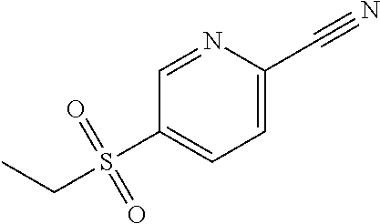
C1=NC(C#N)=CC=C1S(CC)(=O)=O
